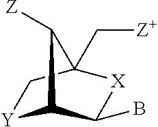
[Y]1C2C(B)[X]C(C[Z+])(C1)C2[Z]
